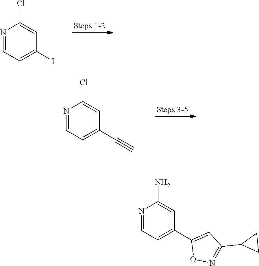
N1=CC=C(I)C=C1Cl.N1=CC=C(C#C)C=C1Cl.N1=CC=C(C2=CC(C3CC3)=NO2)C=C1N
